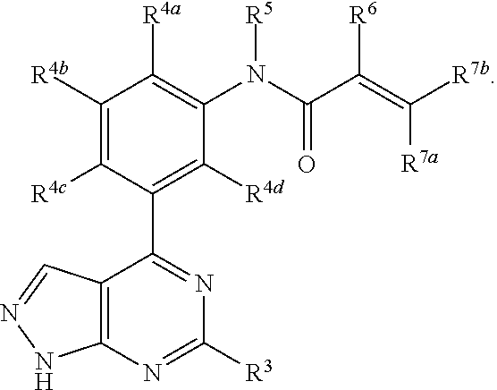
C12=C(N=C([R3])N=C1C1=C([R4d])C(N(C(C(=C([R7b])[R7a])[R6])=O)[R5])=C([R4a])C([R4b])=C1[R4c])NN=C2
